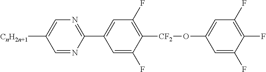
C1=C(F)C([CF2]OC2=CC(F)=C(F)C(F)=C2)=C(F)C=C1C1=NC=C([CnH2n+1])C=N1
